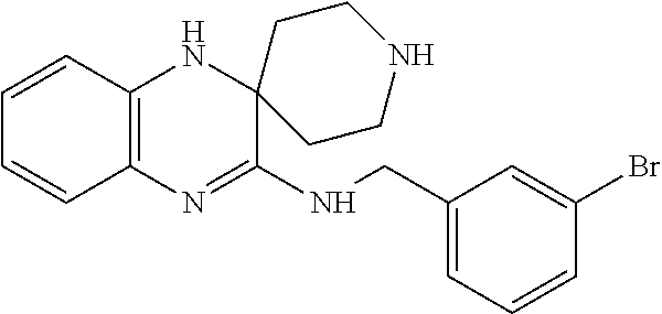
C12=C(N=C(NCC3=CC=CC(Br)=C3)C3(N1)CCNCC3)C=CC=C2
